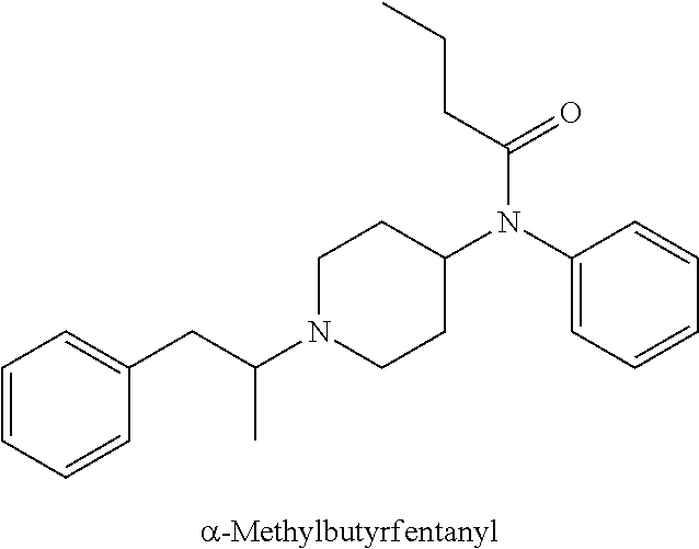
C1=CC=CC(CC(N2CCC(N(C3=CC=CC=C3)C(CCC)=O)CC2)C)=C1
